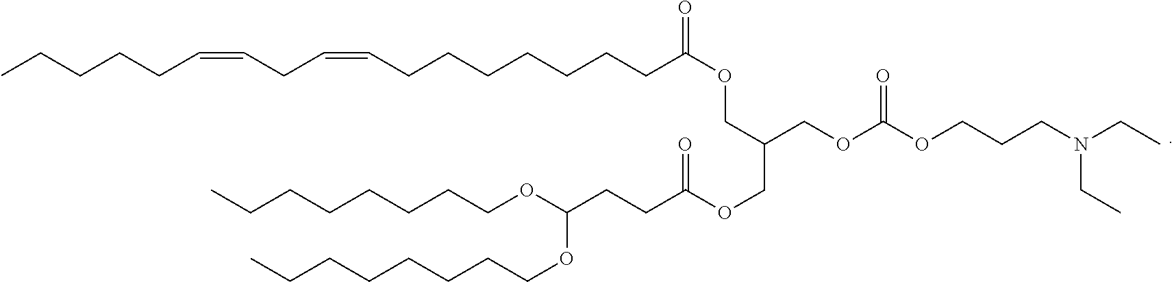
C(=CCC=CCCCCCCCC(OCC(COC(CCC(OCCCCCCCC)OCCCCCCCC)=O)COC(OCCCN(CC)CC)=O)=O)CCCCC
